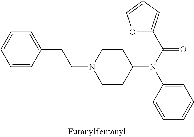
C1=CC=CC(CCN2CCC(N(C3=CC=CC=C3)C(=O)C3=CC=CO3)CC2)=C1
